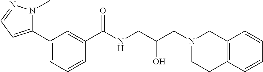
C1=CC=C(C2=CC=NN2C)C=C1C(NCC(CN1CC2=C(CC1)C=CC=C2)O)=O
